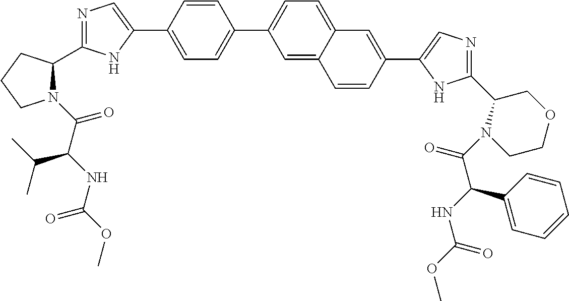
N1(C(=O)C(NC(OC)=O)C(C)C)C(C2=NC=C(C3=CC=C(C4=CC=C5C(=C4)C=CC(C4=CN=C(C6N(C(C(C7=CC=CC=C7)NC(=O)OC)=O)CCOC6)N4)=C5)C=C3)N2)CCC1
